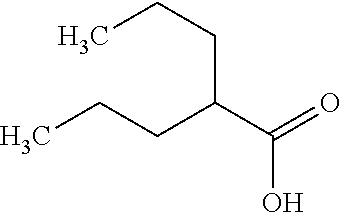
CCCC(CCC)C(O)=O
